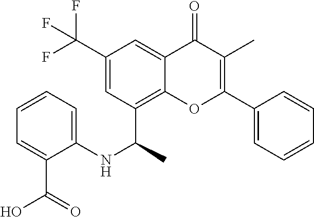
C1=C(NC(C2=C3C(=CC(C(F)(F)F)=C2)C(=O)C(C)=C(C2=CC=CC=C2)O3)C)C(C(=O)O)=CC=C1
